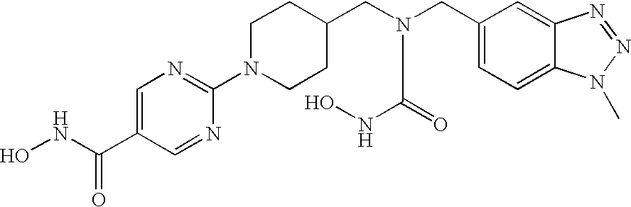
ONC(C1=CN=C(N2CCC(CN(CC3=CC=C4C(=C3)N=NN4C)C(NO)=O)CC2)N=C1)=O
